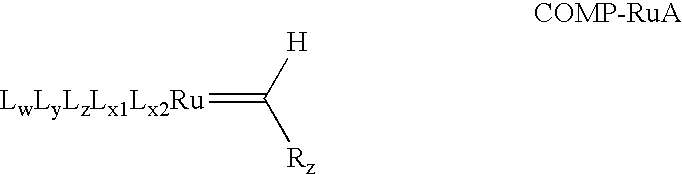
[LwLyLzLx1Lx2Ru]=C([H])[Rz]
